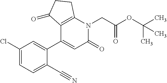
C12=C(C(C3=CC(Cl)=CC=C3C#N)=CC(=O)N1CC(OC(C)(C)C)=O)C(=O)CC2
